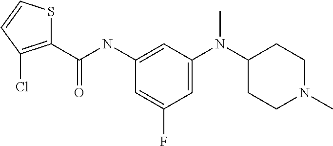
C1=C(N(C2CCN(C)CC2)C)C=C(NC(=O)C2=C(Cl)C=CS2)C=C1F
